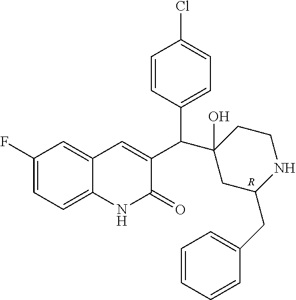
[R].C1(F)=CC=C2C(=C1)C=C(C(C1(O)CC(CC3=CC=CC=C3)NCC1)C1=CC=C(Cl)C=C1)C(=O)N2
